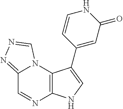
C12=NN=CN1C1=C(N=C2)NC=C1C1=CC(=O)NC=C1
